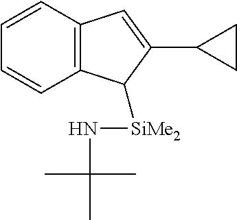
C1=CC=CC2=C1C=C(C1CC1)C2[SiMe2]NC(C)(C)C
